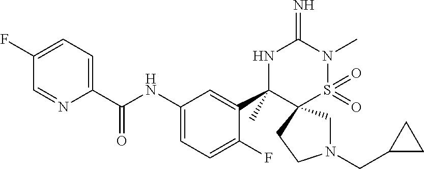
N1(CC2CC2)CC2(CC1)S(=O)(=O)N(C)C(=N)NC2(C1=CC(NC(C2=CC=C(F)C=N2)=O)=CC=C1F)C
